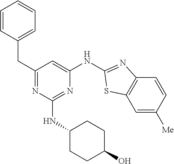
N1=C(CC2=CC=CC=C2)C=C(NC2=NC3=C(C=C([Me])C=C3)S2)N=C1NC1CCC(O)CC1
